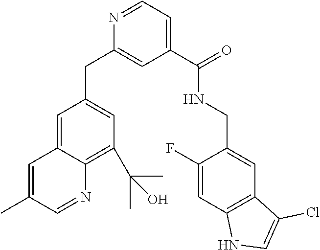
C1=C2C(=C(C(C)(C)O)C=C1CC1=CC(C(NCC3=CC4=C(C=C3F)NC=C4Cl)=O)=CC=N1)N=CC(C)=C2
